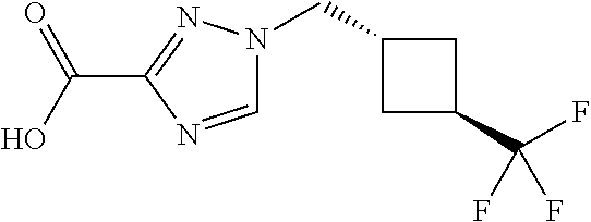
OC(C1=NN(CC2CC(C(F)(F)F)C2)C=N1)=O
